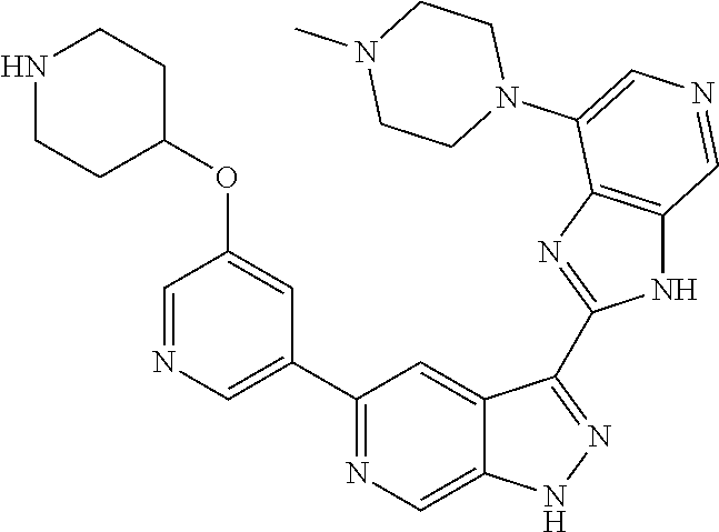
C1(C2=CN=CC(OC3CCNCC3)=C2)=NC=C2C(=C1)C(C1=NC3=C(N1)C=NC=C3N1CCN(C)CC1)=NN2
